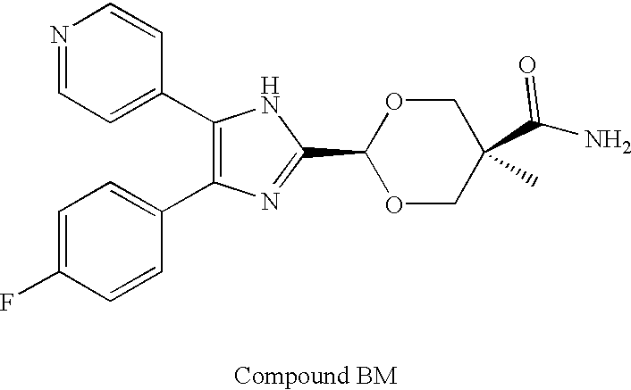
C1(C2=CC=NC=C2)=C(C2=CC=C(F)C=C2)N=C(C2OCC(C(N)=O)(C)CO2)N1
